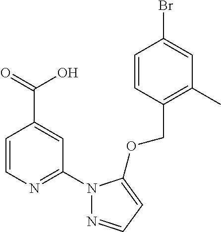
C1=CN=C(N2N=CC=C2OCC2=C(C)C=C(Br)C=C2)C=C1C(=O)O
